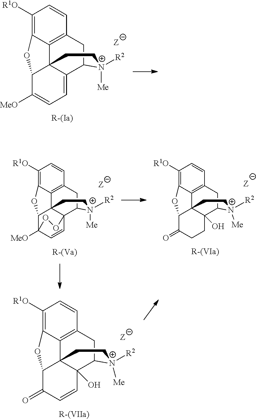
C12C([MeO])=CC=C3C14C1=C(CC3[N+]([Me])([R2])CC4)C=CC([R1O])=C1O2.[R-(Ia)].[R-(Va)].[R-(VIa)].C12C(=O)CCC3(O)C14C1=C(CC3[N+]([Me])([R2])CC4)C=CC([R1O])=C1O2.C12C34C5=C(CC([N+]([Me])([R2])CC3)C43C=CC1([MeO])OO3)C=CC([R1O])=C5O2.C12C(=O)C=CC3(O)C14C1=C(CC3[N+]([Me])([R2])CC4)C=CC([R1O])=C1O2.[R-(VIIa)]
